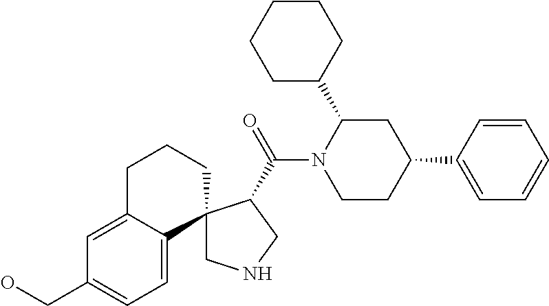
C1NCC(C(N2CCC(C3=CC=CC=C3)CC2C2CCCCC2)=O)C12C1=CC=C(CO)C=C1CCC2
